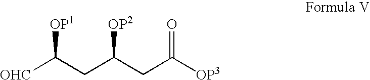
[OHC]C(CC(CC([OP3])=O)[OP2])[OP1]
